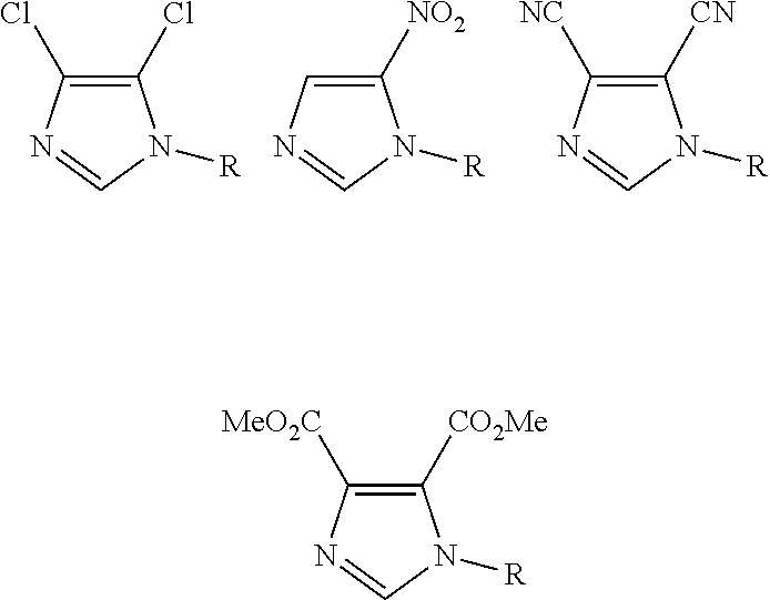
C1(Cl)=C(Cl)N=CN1[R].C1([NO2])=CN=CN1[R].C1([CN])=C([NC])N=CN1[R].C1([CO2Me])=C([MeO2C])N=CN1[R]
